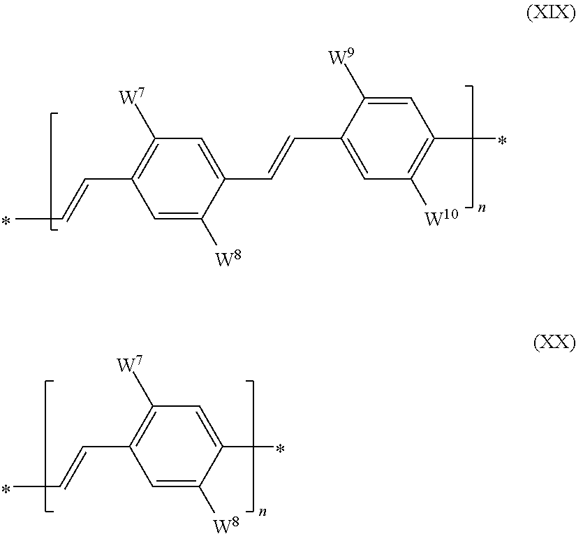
C1=C([W8])C(C=CC2=CC([W10])=C(C)C=C2[W9])=CC([W7])=C1C=CC.C(=CC1=C([W7])C=C(C)C([W8])=C1)C
